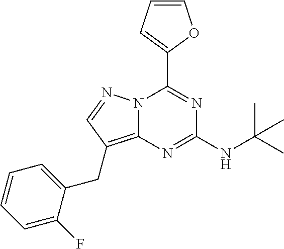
N12C(=C(CC3=CC=CC=C3F)C=N1)N=C(NC(C)(C)C)N=C2C1=CC=CO1
